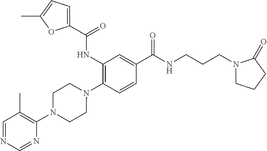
C1(NC(=O)C2=CC=C(C)O2)=C(N2CCN(C3=C(C)C=NC=N3)CC2)C=CC(C(=O)NCCCN2CCCC2=O)=C1
